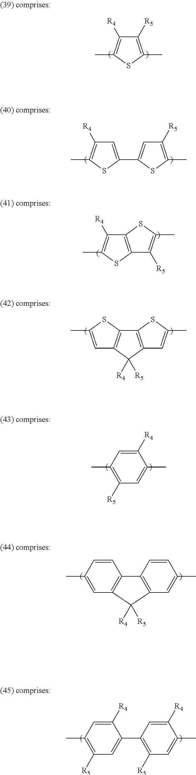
C1([R5])=C(C)SC(C)=C1[R4].C1=C(C2=CC([R5])=C(C)S2)SC(C)=C1[R4].C1([R4])=C(C)SC2=C1SC(C)=C2[R5].C12=C(SC(C)=C1)C1=C(C=C(C)S1)C2([R4])[R5].C1=C(C)C([R4])=CC(C)=C1[R5].C1=CC2=C(C=C1C)C([R4])([R5])C1=C2C=CC(C)=C1.C1([R4])=CC(C2=CC([R5])=C(C)C=C2[R4])=C([R5])C=C1C
